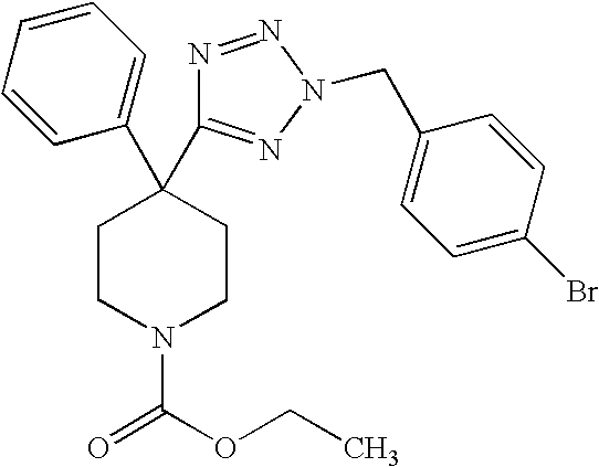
C1(C2(C3=NN(CC4=CC=C(Br)C=C4)N=N3)CCN(C(OCC)=O)CC2)=CC=CC=C1
